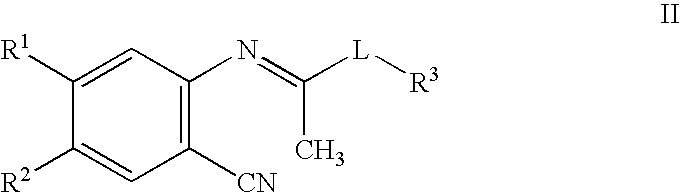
CC(=NC1=C([CN])C=C([R2])C([R1])=C1)[L][R3]
